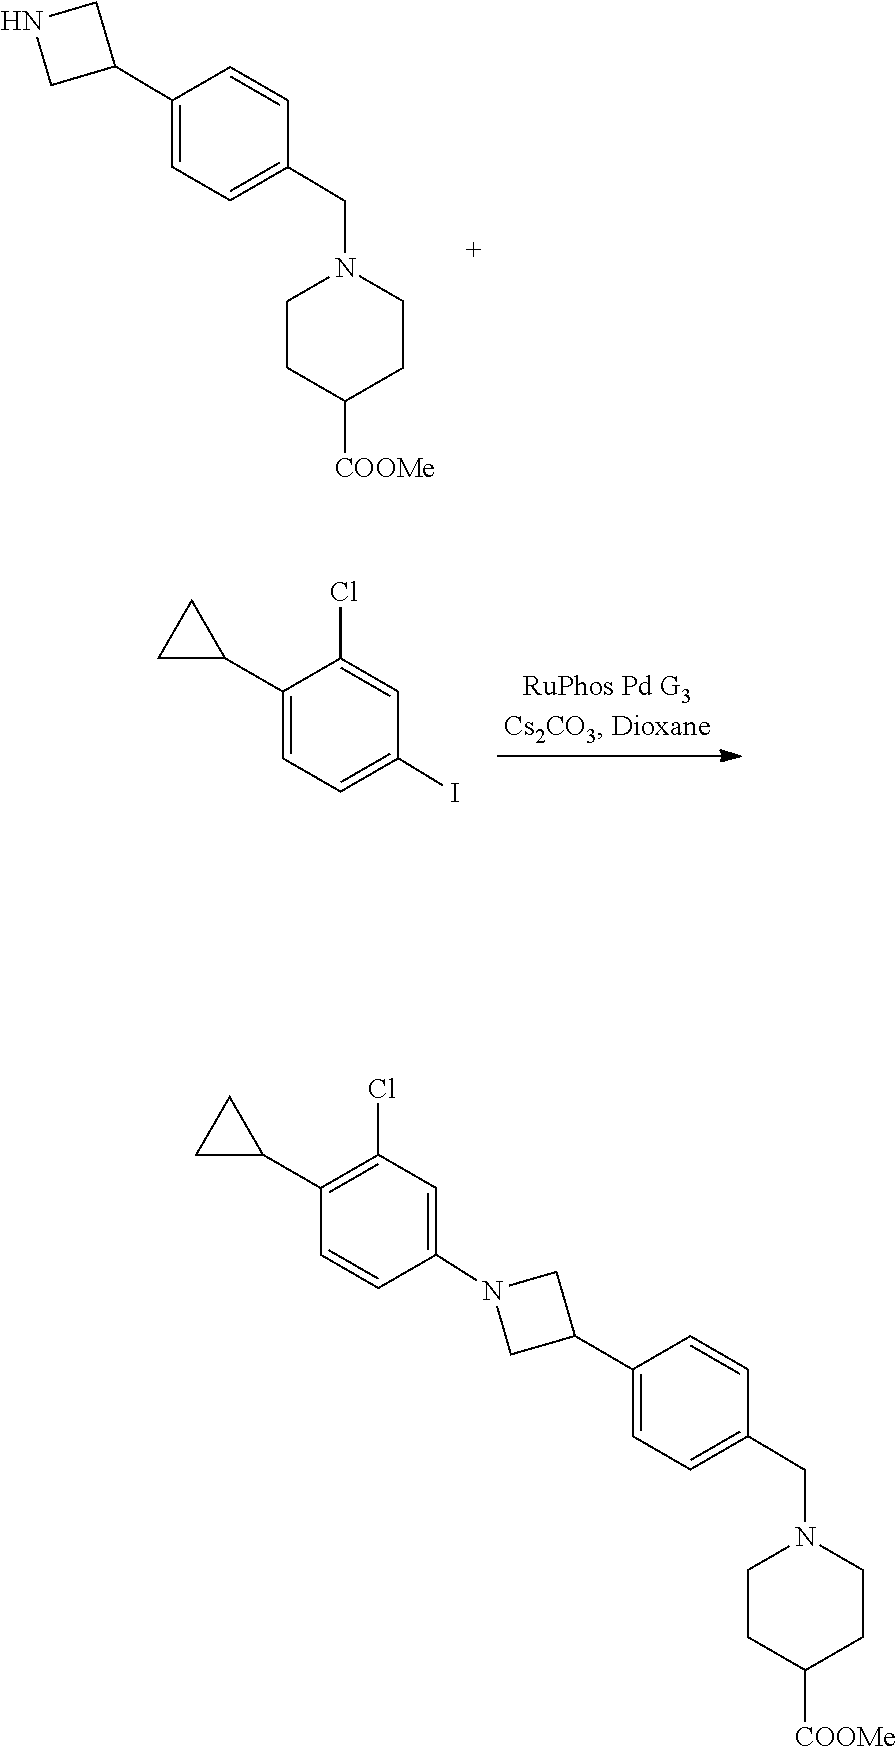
C1=CC(CN2CCC([COOMe])CC2)=CC=C1C1CNC1.C1(Cl)=CC(I)=CC=C1C1CC1.C1=C(CN2CCC([COOMe])CC2)C=CC(C2CN(C3=CC(Cl)=C(C4CC4)C=C3)C2)=C1
